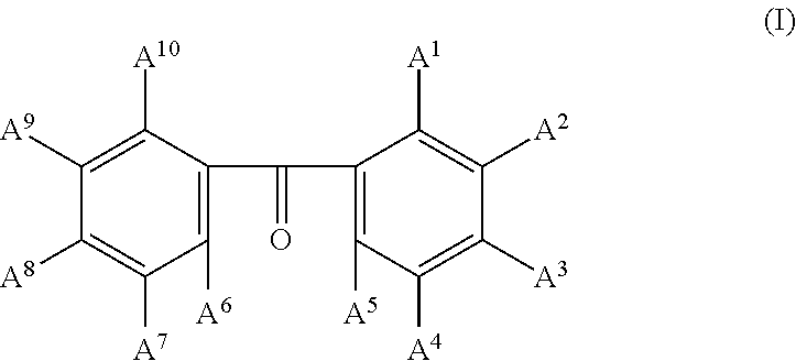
C1([A9])=C([A10])C(C(=O)C2=C([A5])C([A4])=C([A3])C([A2])=C2[A1])=C([A6])C([A7])=C1[A8]
